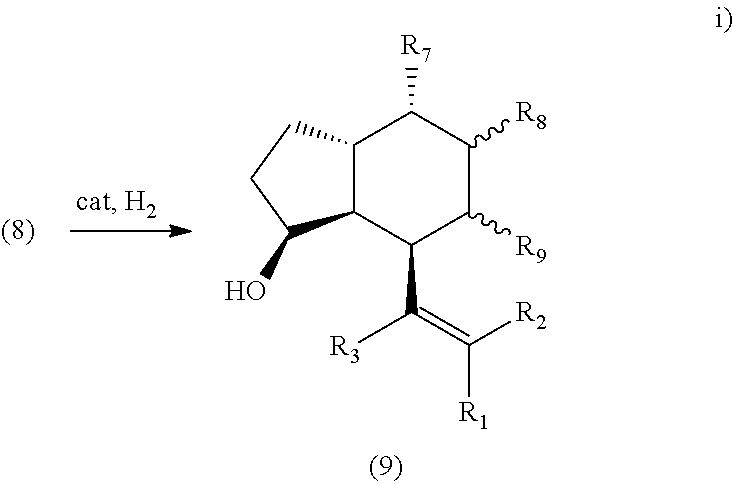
C12C(CCC1O)C([R7])C([R8])C([R9])C2C([R3])=C([R1])[R2]
